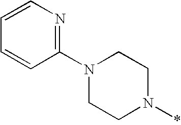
C1(N2CCN(*)CC2)=NC=CC=C1
